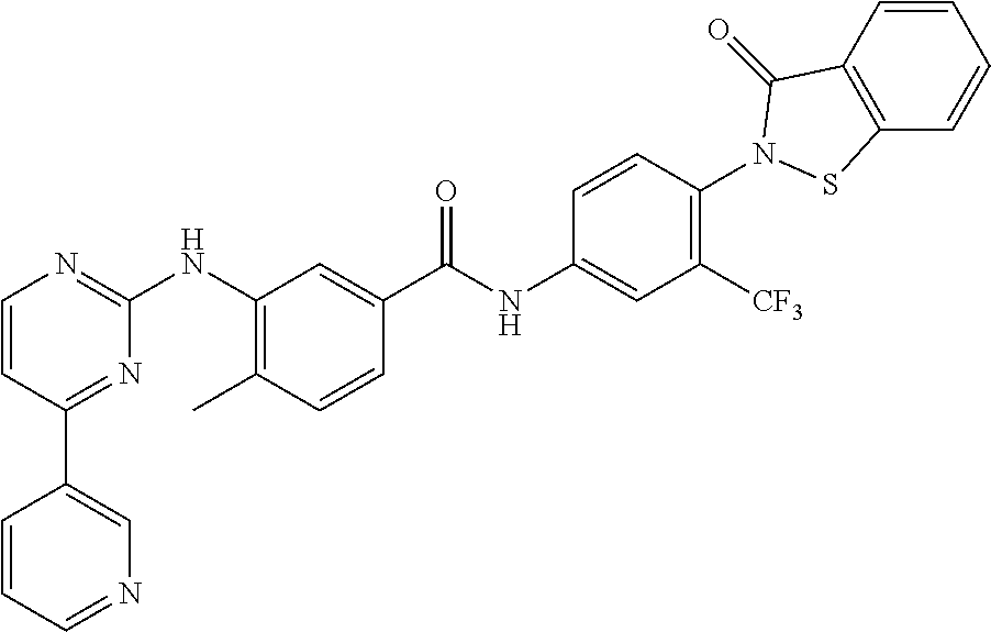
C1(C2=CN=CC=C2)=NC(NC2=C(C)C=CC(C(NC3=CC([CF3])=C(N4C(=O)C5=C(C=CC=C5)S4)C=C3)=O)=C2)=NC=C1
